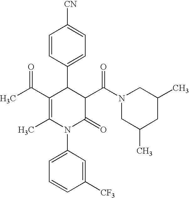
C1=CC(C2C(C(C)=O)=C(C)N(C3=CC=CC([CF3])=C3)C(=O)C2C(N2CC(C)CC(C)C2)=O)=CC=C1[CN]
